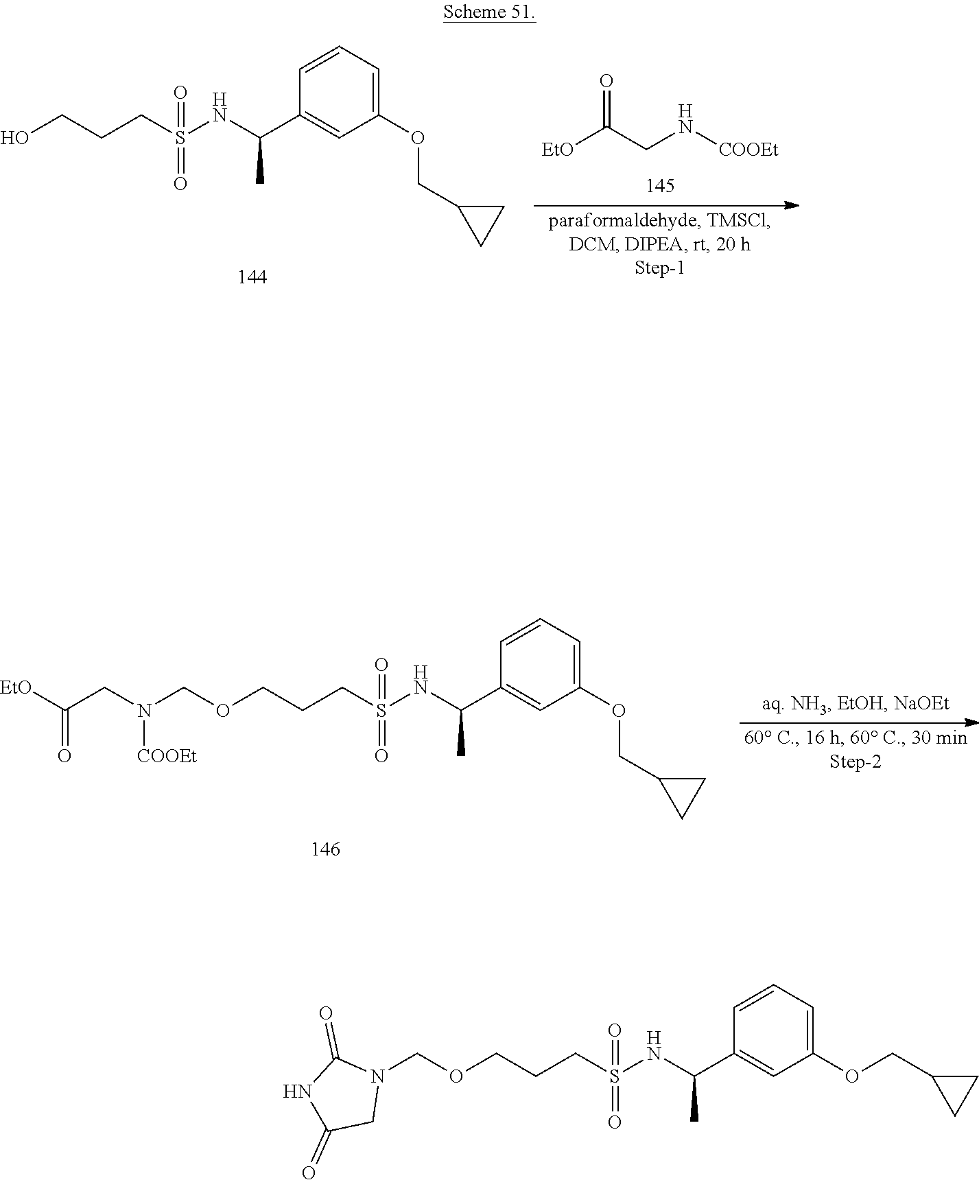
OCCCS(=O)(=O)NC(C)C1=CC(OCC2CC2)=CC=C1.[EtO]C(CN[COOEt])=O.N(COCCCS(=O)(=O)NC(C)C1=CC(OCC2CC2)=CC=C1)(CC(=O)[EtO])[COOEt].N1(COCCCS(=O)(=O)NC(C)C2=CC(OCC3CC3)=CC=C2)C(=O)NC(=O)C1
